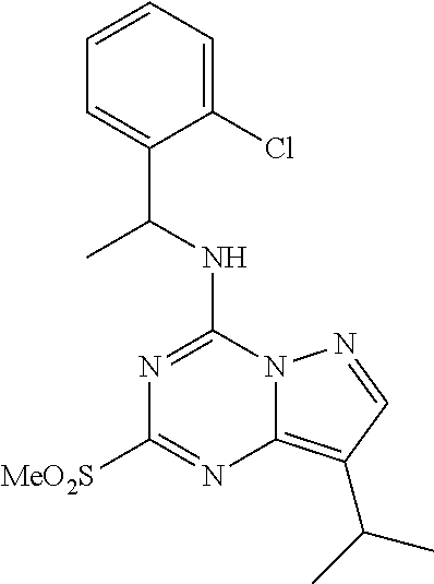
N(C1=NC([MeO2S])=NC2=C(C(C)C)C=NN12)C(C1=CC=CC=C1Cl)C
